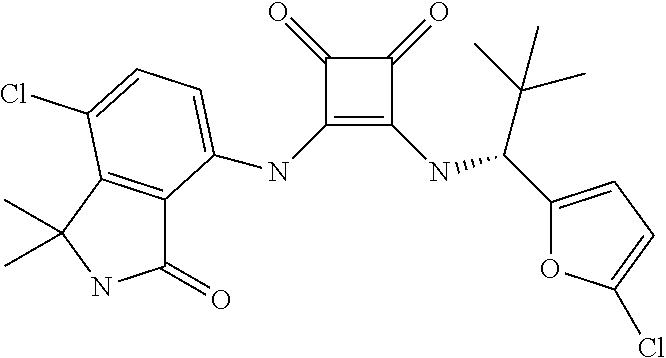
C1(=O)C(NC2=CC=C(Cl)C3=C2C(=O)NC3(C)C)=C(NC(C(C)(C)C)C2=CC=C(Cl)O2)C1=O
